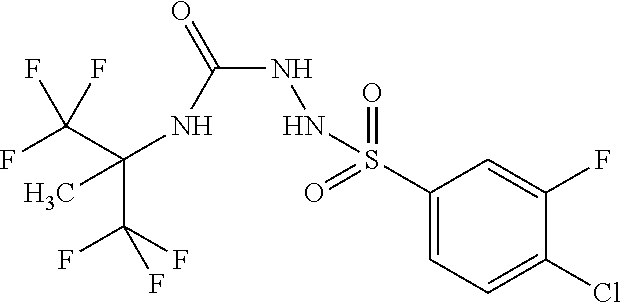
C(C(F)(F)F)(NC(NNS(C1=CC=C(Cl)C(F)=C1)(=O)=O)=O)(C)C(F)(F)F
